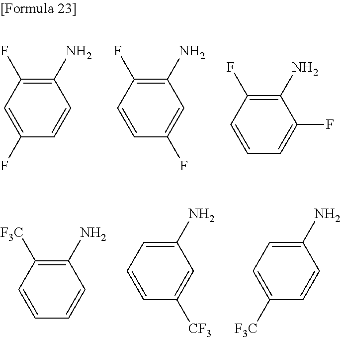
C1(F)=C(N)C=CC(F)=C1.C1(F)=C(N)C=C(F)C=C1.C1(F)=C(N)C(F)=CC=C1.C1([F3C])=C(N)C=CC=C1.C1=C(N)C=C([CF3])C=C1.C1=C(N)C=CC([F3C])=C1
